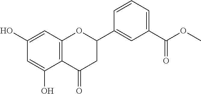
C1=C(O)C2=C(C=C1O)OC(C1=CC(C(OC)=O)=CC=C1)CC2=O
